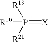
[R10]P([R19])([R21])=[X]
